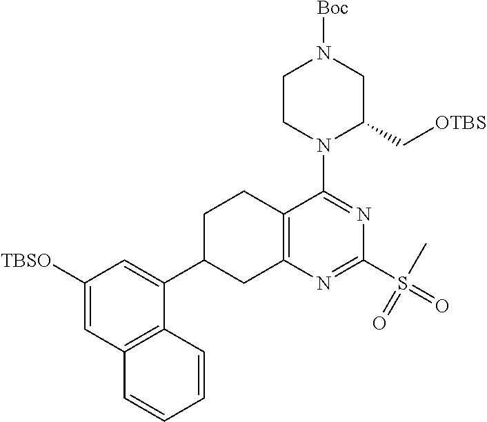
C1([TBSO])=CC2=C(C(C3CC4=C(CC3)C(N3C(C[OTBS])CN([Boc])CC3)=NC(S(=O)(=O)C)=N4)=C1)C=CC=C2
